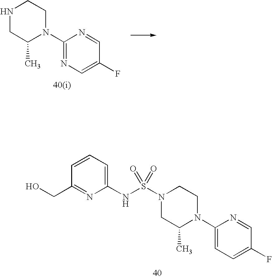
C1(NS(N2CC(C)N(C3=CC=C(F)C=N3)CC2)(=O)=O)=CC=CC(CO)=N1.N1CC(C)N(C2=NC=C(F)C=N2)CC1
